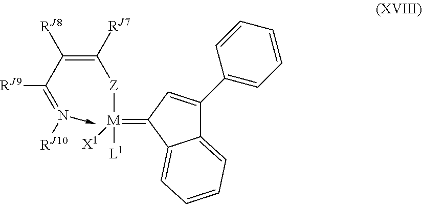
C12=CC=CC=C1C(=[M]([L1])([X1])[Z]C([RJ7])=C(C(=N([RJ10])->C)[RJ9])[RJ8])C=C2C1=CC=CC=C1
